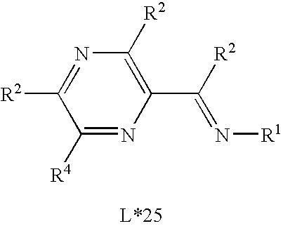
C1([R4])=NC(C([R2])=N[R1])=C([R2])N=C1[R2]
